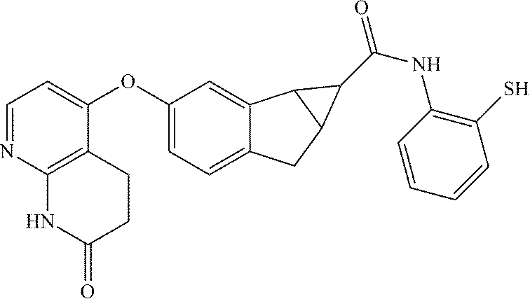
C12=CC=C(OC3=CC=NC4=C3CCC(=O)N4)C=C1C1C(C2)C1C(NC1=C(S)C=CC=C1)=O
